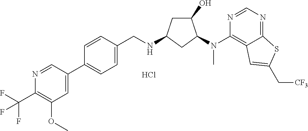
C1(C2=CC=C(CNC3CC(O)C(N(C4=C5C(=NC=N4)SC(C[CF3])=C5)C)C3)C=C2)=CC(OC)=C(C(F)(F)F)N=C1.Cl
